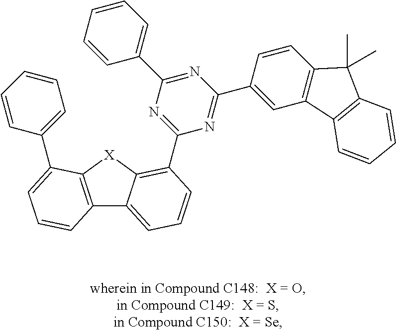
C1=CC=C(C2=CC=CC3=C2[X]C2=C(C4=NC(C5=CC=CC=C5)=NC(C5=CC6=C(C=C5)C(C)(C)C5=C6C=CC=C5)=N4)C=CC=C32)C=C1
